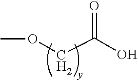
O(CC(=O)O)C
